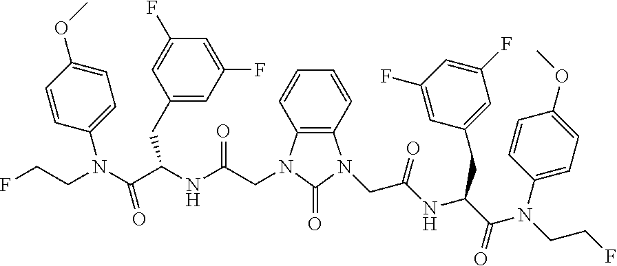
C12=C(C=CC=C1)N(CC(NC(C(N(CCF)C1=CC=C(OC)C=C1)=O)CC1=CC(F)=CC(F)=C1)=O)C(=O)N2CC(NC(C(N(CCF)C1=CC=C(OC)C=C1)=O)CC1=CC(F)=CC(F)=C1)=O
